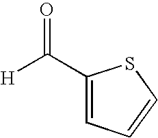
C1(C([H])=O)=CC=CS1
